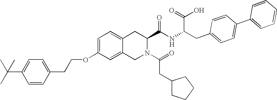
C12=CC=C(OCCC3=CC=C(C(C)(C)C)C=C3)C=C1CN(C(CC1CCCC1)=O)C(C(NC(CC1=CC=C(C3=CC=CC=C3)C=C1)C(=O)O)=O)C2
